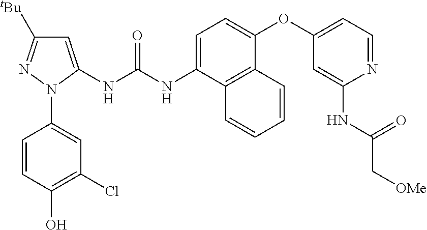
C1=CC(O)=C(Cl)C=C1N1C(NC(NC2=CC=C(OC3=CC=NC(NC(C[OMe])=O)=C3)C3=C2C=CC=C3)=O)=CC([tBu])=N1
